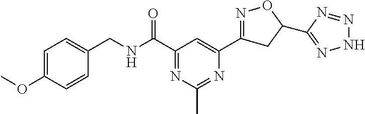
C1=C(OC)C=CC(CNC(C2=NC(C)=NC(C3=NOC(C4=NNN=N4)C3)=C2)=O)=C1
